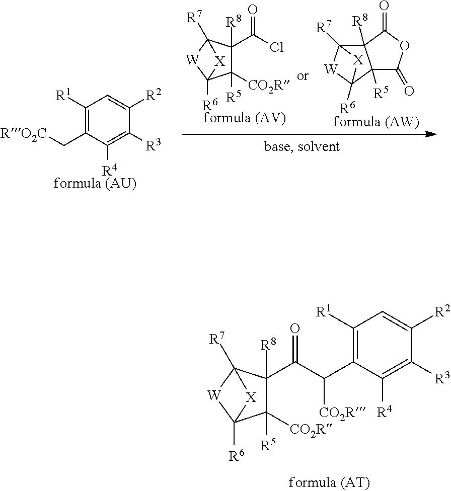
C1([R1])=C(C(C(C2([R8])C([CO2R])([R5])C3([R6])[W]C2([R7])[X]3)=O)[CO2R])C([R4])=C([R3])C([R2])=C1.C1([R1])=C(C[RO2C])C([R4])=C([R3])C([R2])=C1.ClC(C1([R8])C([CO2R])([R5])C2([R6])[W]C1([R7])[X]2)=O.C12([R5])C(=O)OC(=O)C1([R8])C1([R7])[W]C2([R6])[X]1
